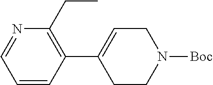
N1=CC=CC(C2=CCN([Boc])CC2)=C1CC
